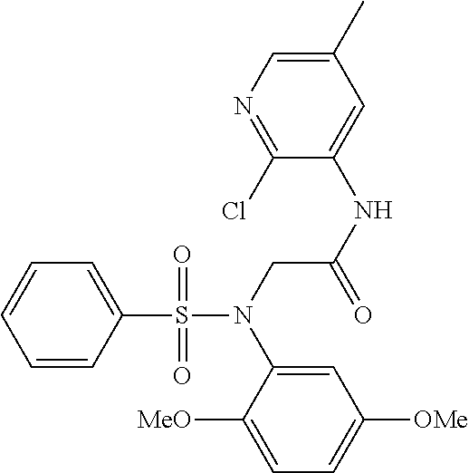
C1=C(S(=O)(=O)N(CC(NC2=CC(C)=CN=C2Cl)=O)C2=CC([OMe])=CC=C2[MeO])C=CC=C1
